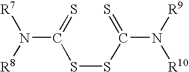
N(C(=S)SSC(=S)N([R9])[R10])([R8])[R7]
